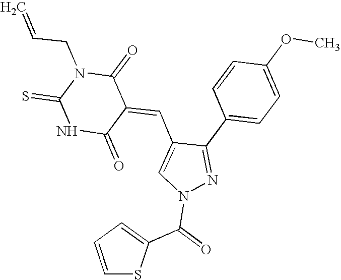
C1=CC=C(C(=O)N2N=C(C3=CC=C(OC)C=C3)C(C=C3C(=O)N(CC=C)C(=S)NC3=O)=C2)S1
